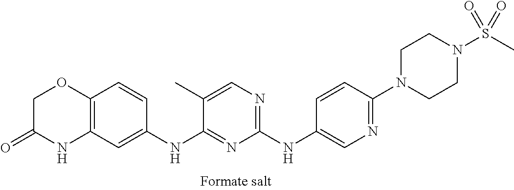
C1(NC2=CN=C(N3CCN(S(C)(=O)=O)CC3)C=C2)=NC=C(C)C(NC2=CC3=C(C=C2)OCC(=O)N3)=N1
